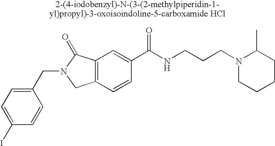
C1(I)=CC=C(CN2CC3=C(C2=O)C=C(C(NCCCN2CCCCC2C)=O)C=C3)C=C1
